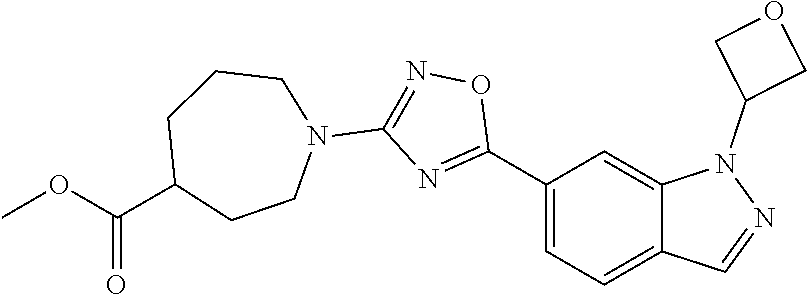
C1(C2=NC(N3CCCC(C(=O)OC)CC3)=NO2)=CC=C2C(=C1)N(C1COC1)N=C2
